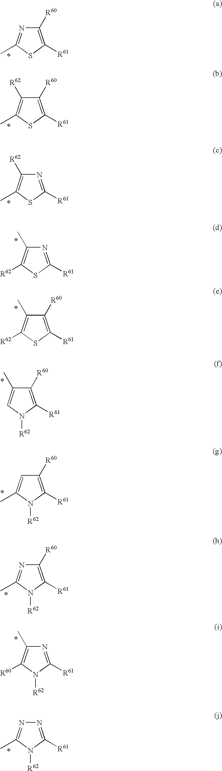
N1=C(C)SC([R61])=C1[R60].C1([R62])=C(C)SC([R61])=C1[R60].C1([R62])=C(C)SC([R61])=N1.C1(C)=C([R62])SC([R61])=N1.C1(C)=C([R62])SC([R61])=C1[R60].C1(C)=CN([R62])C([R61])=C1[R60].C1=C(C)N([R62])C([R61])=C1[R60].N1=C(C)N([R62])C([R61])=C1[R60].C1(C)=C([R60])N([R62])C([R61])=N1.N1=C(C)N([R62])C([R61])=N1
